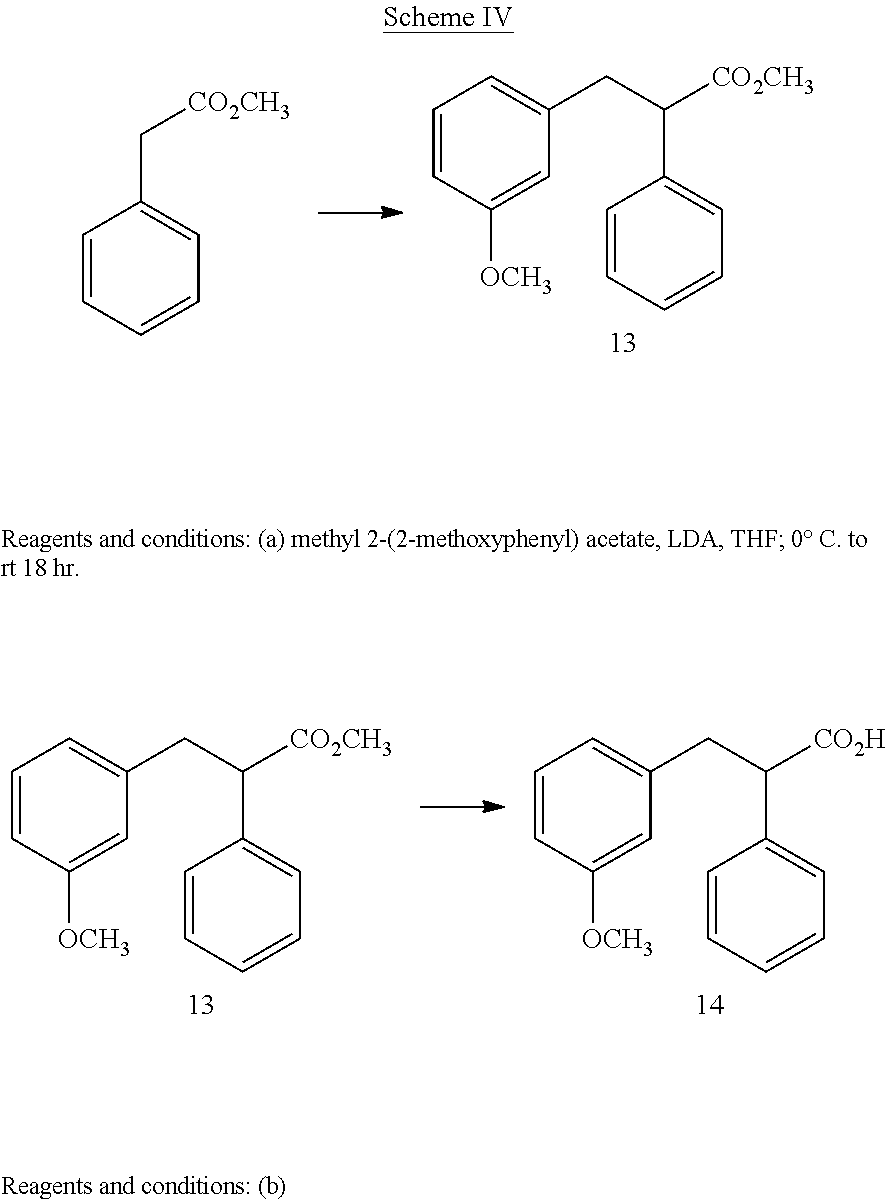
C1=CC([OCH3])=CC(CC([CO2CH3])C2=CC=CC=C2)=C1.C1=CC=CC=C1C[CO2CH3].C1=CC([OCH3])=CC(CC([CO2CH3])C2=CC=CC=C2)=C1.C1=CC([OCH3])=CC(CC([CO2H])C2=CC=CC=C2)=C1
